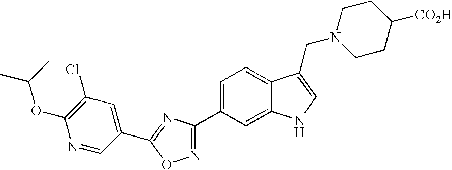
N1=C(C2=CC=C3C(=C2)NC=C3CN2CCC([CO2H])CC2)N=C(C2=CC(Cl)=C(OC(C)C)N=C2)O1
